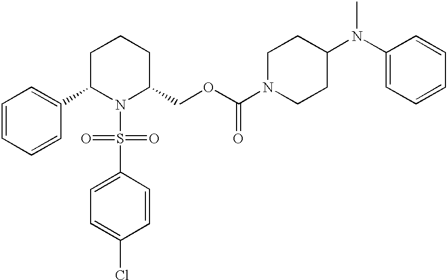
C1=CC=CC(C2N(S(C3=CC=C(Cl)C=C3)(=O)=O)C(COC(N3CCC(N(C4=CC=CC=C4)C)CC3)=O)CCC2)=C1
